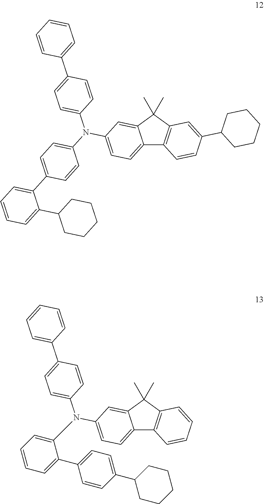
C1=C(C2=CC=CC=C2)C=CC(N(C2=CC=C3C4=C(C(C)(C)C3=C2)C=C(C2CCCCC2)C=C4)C2=CC=C(C3=CC=CC=C3C3CCCCC3)C=C2)=C1.C1=C(C2=CC=CC=C2)C=CC(N(C2=CC=C3C4=C(C(C)(C)C3=C2)C=CC=C4)C2=CC=CC=C2C2=CC=C(C3CCCCC3)C=C2)=C1
